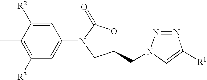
C1=C([R2])C(C)=C([R3])C=C1N1C(=O)OC(CN2N=NC([R1])=C2)C1
